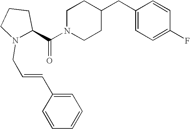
C(N1CCC(CC2=CC=C(F)C=C2)CC1)(=O)C1CCCN1CC=CC1=CC=CC=C1
